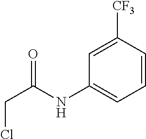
C1=C([CF3])C=CC=C1NC(CCl)=O
